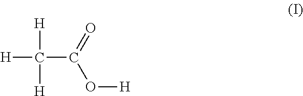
[H]C(C(=O)O[H])([H])[H]
